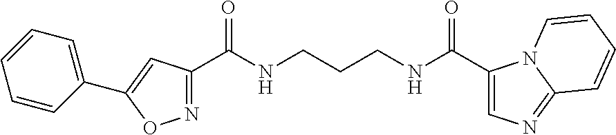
N1=C(C(NCCCNC(C2=CN=C3N2C=CC=C3)=O)=O)C=C(C2=CC=CC=C2)O1
